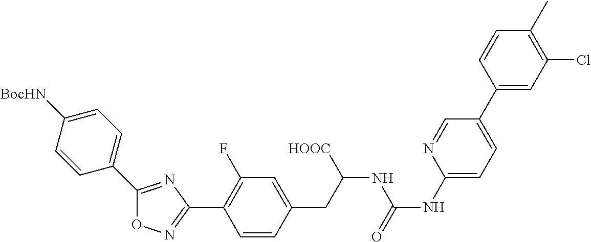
O1N=C(C2=C(F)C=C(CC(NC(NC3=CC=C(C4=CC(Cl)=C(C)C=C4)C=N3)=O)[HOOC])C=C2)N=C1C1=CC=C([BocHN])C=C1
